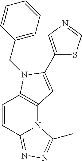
C1=CC2=NN=C(C)N2C2=C1N(CC1=CC=CC=C1)C(C1=CN=CS1)=C2
